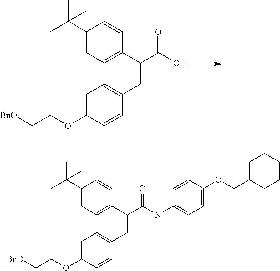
C1(C(C)(C)C)=CC=C(C(C(O)=O)CC2=CC=C(OCC[BnO])C=C2)C=C1.C1(C(C)(C)C)=CC=C(C(C(NC2=CC=C(OCC3CCCCC3)C=C2)=O)CC2=CC=C(OCC[BnO])C=C2)C=C1
